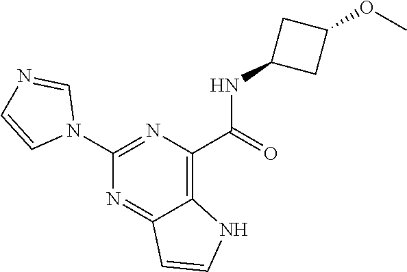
C1(NC(C2=C3C(=NC(N4C=NC=C4)=N2)C=CN3)=O)CC(OC)C1
